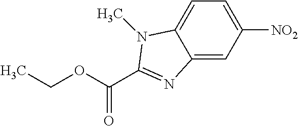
C12=CC([NO2])=CC=C1N(C)C(C(OCC)=O)=N2
